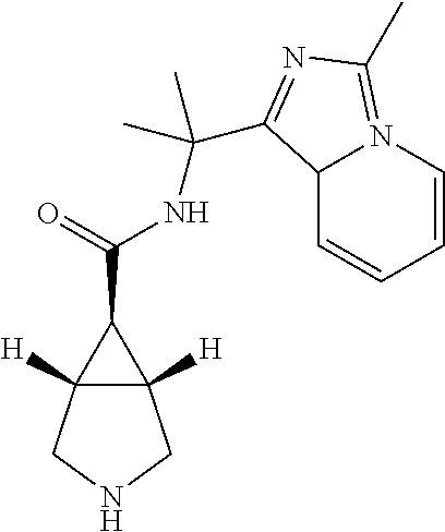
C(=O)(C1C2([H])C1([H])CNC2)NC(C1=NC(C)=N2C1C=CC=C2)(C)C
